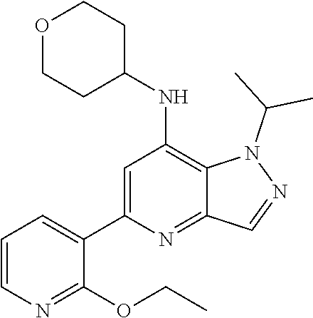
N1(C(C)C)N=CC2=NC(C3=CC=CN=C3OCC)=CC(NC3CCOCC3)=C12
